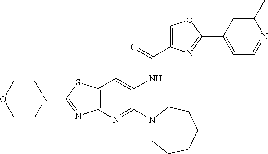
N1(C2=NC3=C(S2)C=C(NC(=O)C2=COC(C4=CC=NC(C)=C4)=N2)C(N2CCCCCC2)=N3)CCOCC1
